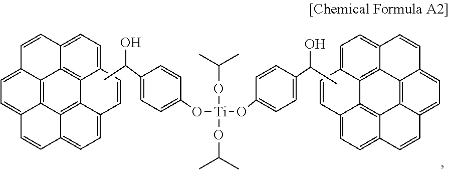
C12=C3C4=CC=C1C=CC1=CC=C5C(=C21)C1=C3C(=CC=C1C=C5)C=C4.CC(O)C1=CC=C(O[Ti](OC(C)C)(OC(C)C)OC2=CC=C(C(C)O)C=C2)C=C1.C12=C3C4=CC=C1C=CC1=CC=C5C(=C21)C1=C3C(=CC=C1C=C5)C=C4
